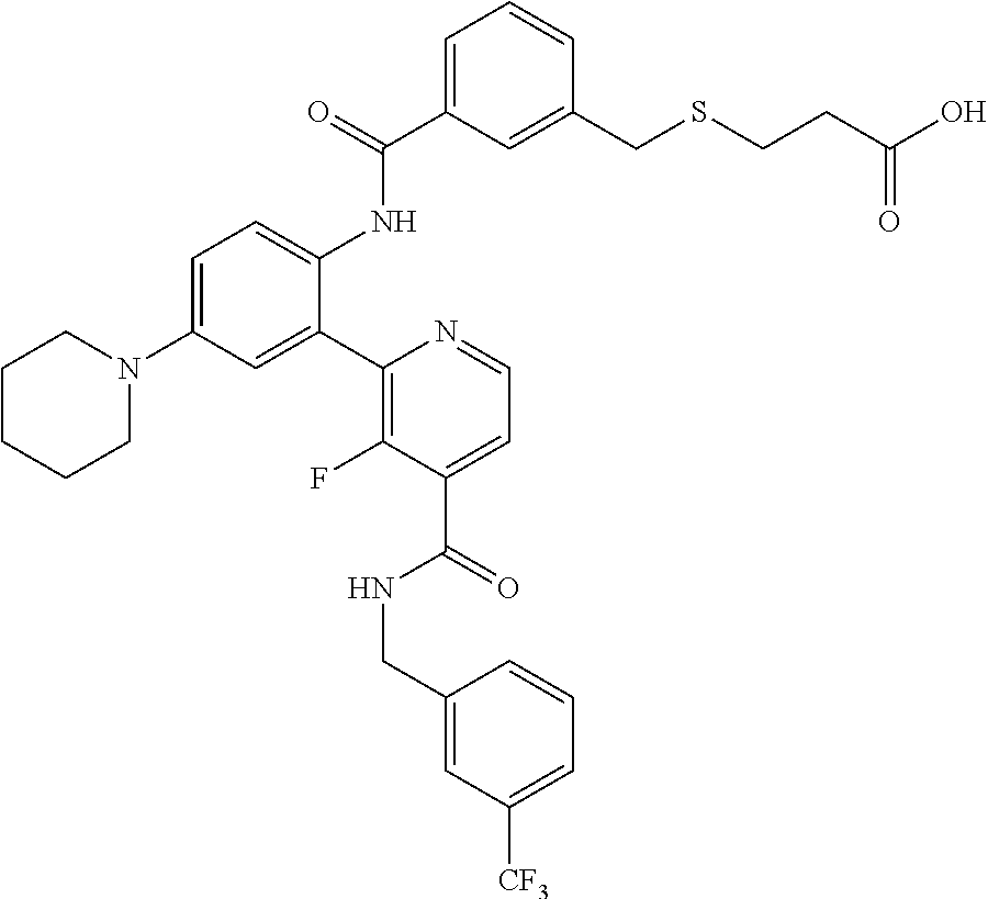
C1=C(C(=O)NC2=CC=C(N3CCCCC3)C=C2C2=C(F)C(C(=O)NCC3=CC([CF3])=CC=C3)=CC=N2)C=C(CSCCC(O)=O)C=C1
